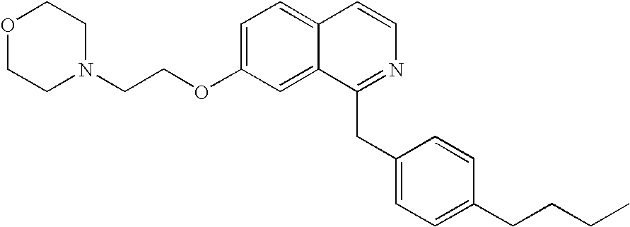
C1=C(OCCN2CCOCC2)C=C2C(=C1)C=CN=C2CC1=CC=C(CCCC)C=C1
